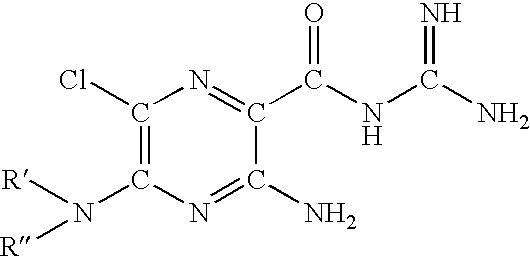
C1(Cl)=C(N([R])[R])N=C(N)C(C(=O)NC(N)=N)=N1
